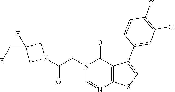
C1=NC2=C(C(C3=CC(Cl)=C(Cl)C=C3)=CS2)C(=O)N1CC(N1CC(CF)(F)C1)=O
